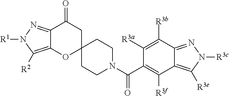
C12=C([R2])N([R1])N=C1C(=O)CC1(O2)CCN(C(C2=C([R3f])C3=C([R3e])N([R3c])N=C3C([R3b])=C2[R3a])=O)CC1
